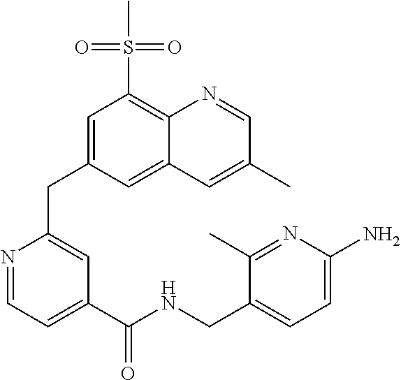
C1=C(CC2=CC(C(NCC3=CC=C(N)N=C3C)=O)=CC=N2)C=C2C(=C1S(=O)(=O)C)N=CC(C)=C2
